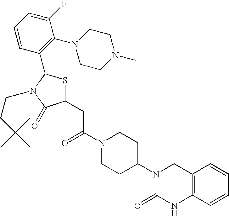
C1(CC(N2CCC(N3C(=O)NC4=C(C3)C=CC=C4)CC2)=O)SC(C2=C(N3CCN(C)CC3)C(F)=CC=C2)N(CCC(C)(C)C)C1=O
